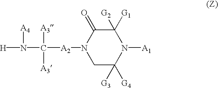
[H]N([A4])C([A3])([A3])[A2]N1CC([G3])([G4])N([A1])C([G2])([G1])C1=O
